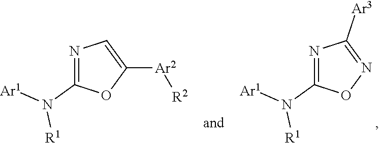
N1=C(N([Ar1])[R1])ON=C1[Ar3].N1=C(N([Ar1])[R1])OC([Ar2][R2])=C1
